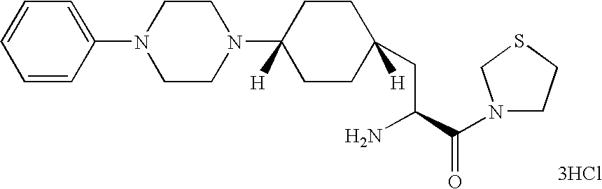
C1=CC(N2CCN(C3([H])CCC(CC(N)C(=O)N4CCSC4)([H])CC3)CC2)=CC=C1.[3HCl]
